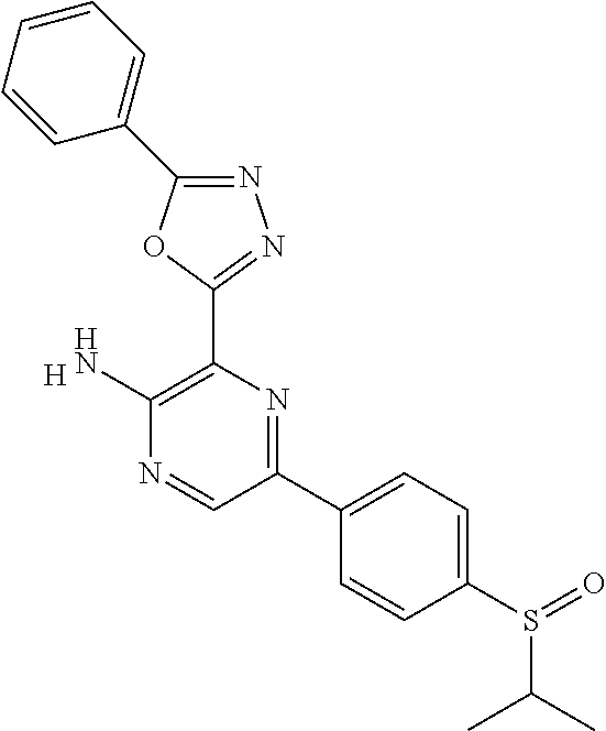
[H].C1(N)=C(C2=NN=C(C3=CC=CC=C3)O2)N=C(C2=CC=C(S(C(C)C)=O)C=C2)C=N1
